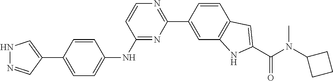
C1=CC(C2=NC=CC(NC3=CC=C(C4=CNN=C4)C=C3)=N2)=CC2=C1C=C(C(N(C1CCC1)C)=O)N2
